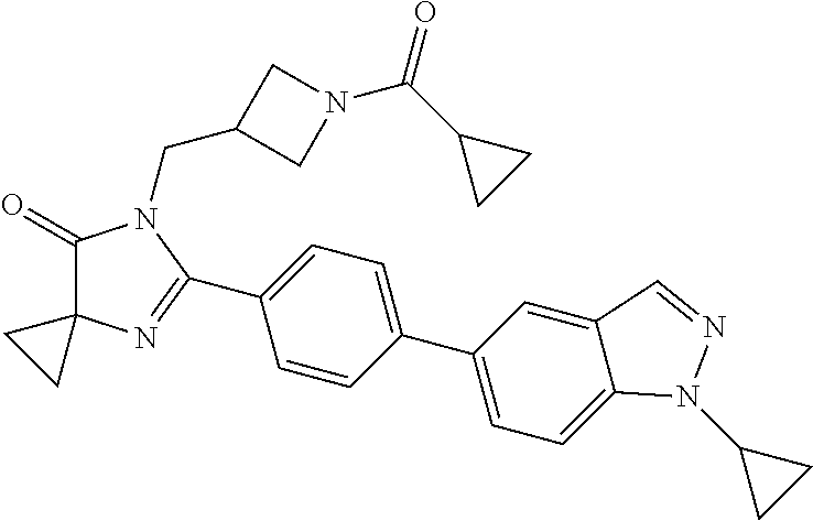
C1(=O)C2(N=C(C3=CC=C(C4=CC=C5C(=C4)C=NN5C4CC4)C=C3)N1CC1CN(C(C3CC3)=O)C1)CC2
